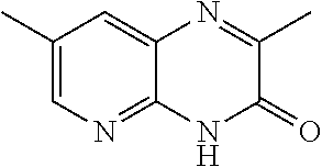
C1(C)=CN=C2C(=C1)N=C(C)C(=O)N2
